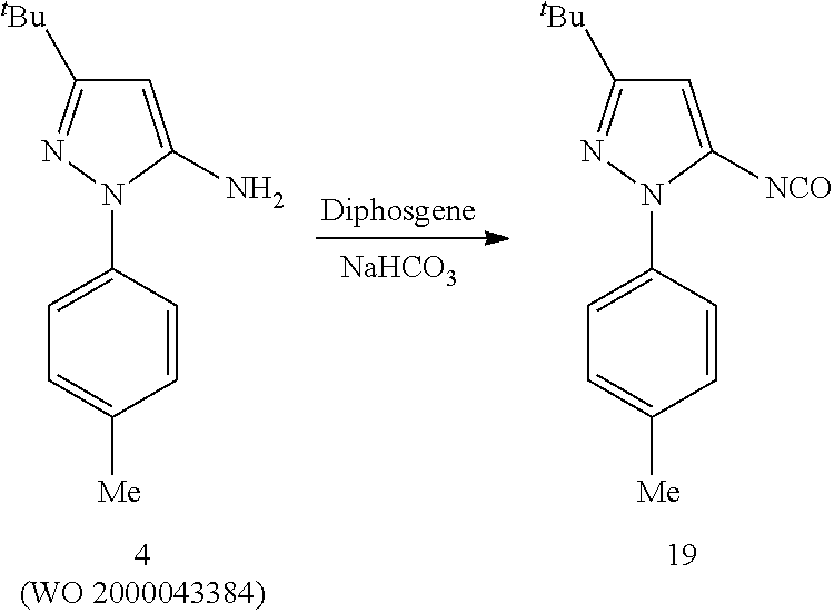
C1=C(N)N(C2=CC=C([Me])C=C2)N=C1[tBu].[NaHCO3].C1=C([NCO])N(C2=CC=C([Me])C=C2)N=C1[tBu]
